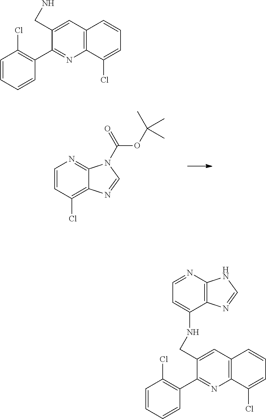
C(C1=CC2=C(N=C1C1=C(Cl)C=CC=C1)C(Cl)=CC=C2)N.C(C1=CC2=C(N=C1C1=C(Cl)C=CC=C1)C(Cl)=CC=C2)NC1=CC=NC2=C1N=CN2.C12=NC=CC(Cl)=C1N=CN2C(=O)OC(C)(C)C
